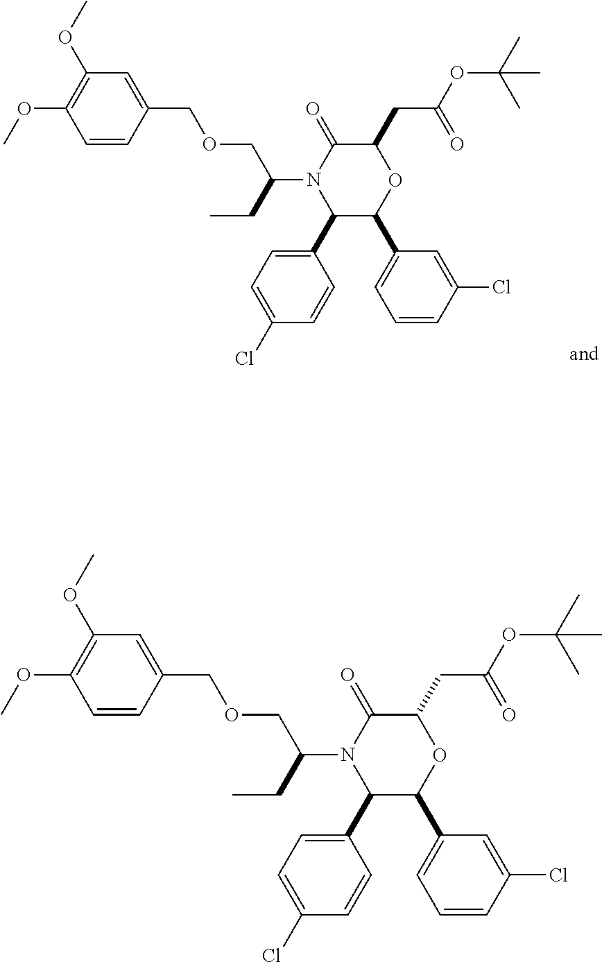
C1(C2C(C3=CC=CC(Cl)=C3)OC(CC(=O)OC(C)(C)C)C(=O)N2C(COCC2=CC(OC)=C(OC)C=C2)CC)=CC=C(Cl)C=C1.C1(C2C(C3=CC=CC(Cl)=C3)OC(CC(=O)OC(C)(C)C)C(=O)N2C(COCC2=CC(OC)=C(OC)C=C2)CC)=CC=C(Cl)C=C1
